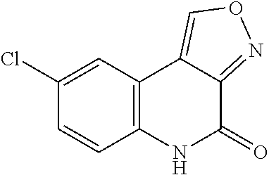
C12=C(C=C(Cl)C=C1)C1=CON=C1C(=O)N2
